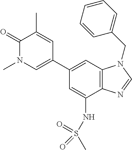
C1=C(NS(C)(=O)=O)C2=C(C=C1C1=CN(C)C(=O)C(C)=C1)N(CC1=CC=CC=C1)C=N2
